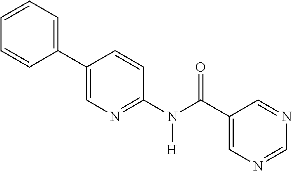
C1(C2=CN=C(N(C(C3=CN=CN=C3)=O)[H])C=C2)=CC=CC=C1
